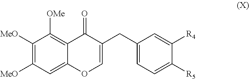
C1(CC2=COC3=CC([MeO])=C([MeO])C([OMe])=C3C2=O)=CC=C([R5])C([R4])=C1
